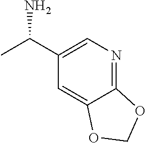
C12=NC=C(C(C)N)C=C1OCO2
